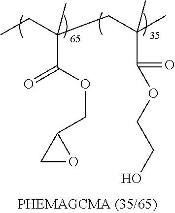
CCC(CC(C)(C)C(=O)OCCO)(C(OCC1CO1)=O)C
